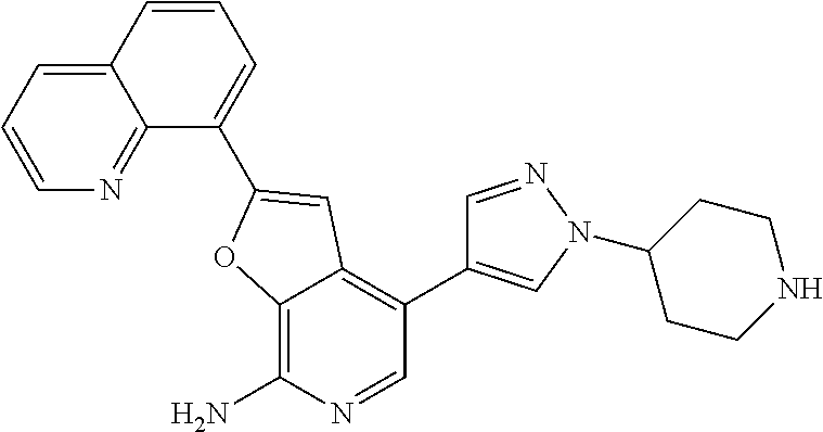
C12=NC=CC=C1C=CC=C2C1=CC2=C(C3=CN(C4CCNCC4)N=C3)C=NC(N)=C2O1
